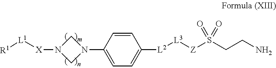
C1([L2][L3][Z]S(CCN)(=O)=O)=CC=C(N2CN([X][L1][R1])C2)C=C1
